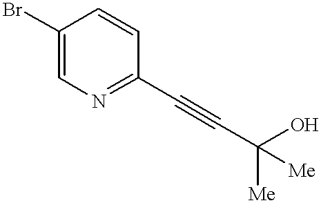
C1(Br)=CN=C(C#CC(O)([Me])[Me])C=C1
